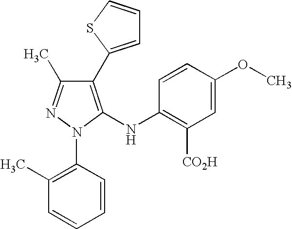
C1(C2=CC=CS2)=C(NC2=C([CO2H])C=C(OC)C=C2)N(C2=C(C)C=CC=C2)N=C1C
